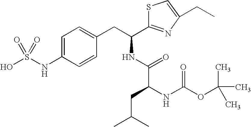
C1=C(NS(O)(=O)=O)C=CC(CC(NC(C(NC(OC(C)(C)C)=O)CC(C)C)=O)C2=NC(CC)=CS2)=C1
